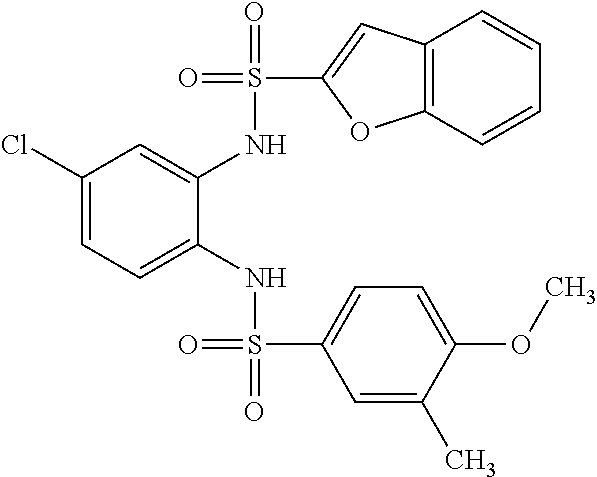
C1(Cl)=CC=C(NS(=O)(C2=CC=C(OC)C(C)=C2)=O)C(NS(=O)(C2=CC3=C(O2)C=CC=C3)=O)=C1
